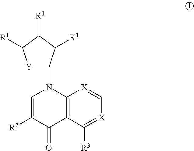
C12=C(C([R3])=[X]C=[X]1)C(=O)C([R2])=CN2C1[Y]C([R1])C([R1])C1[R1]
